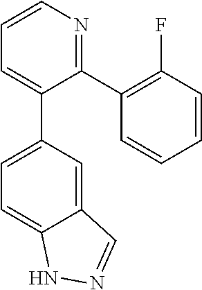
C1=CC(F)=C(C2=NC=CC=C2C2=CC=C3C(=C2)C=NN3)C=C1
